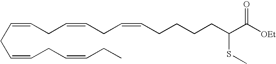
C(=CCC=CCC=CCCCCC(C([OEt])=O)SC)CC=CCC=CCC
